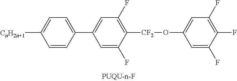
C1([CnH2n+1])=CC=C(C2=CC(F)=C([CF2]OC3=CC(F)=C(F)C(F)=C3)C(F)=C2)C=C1
